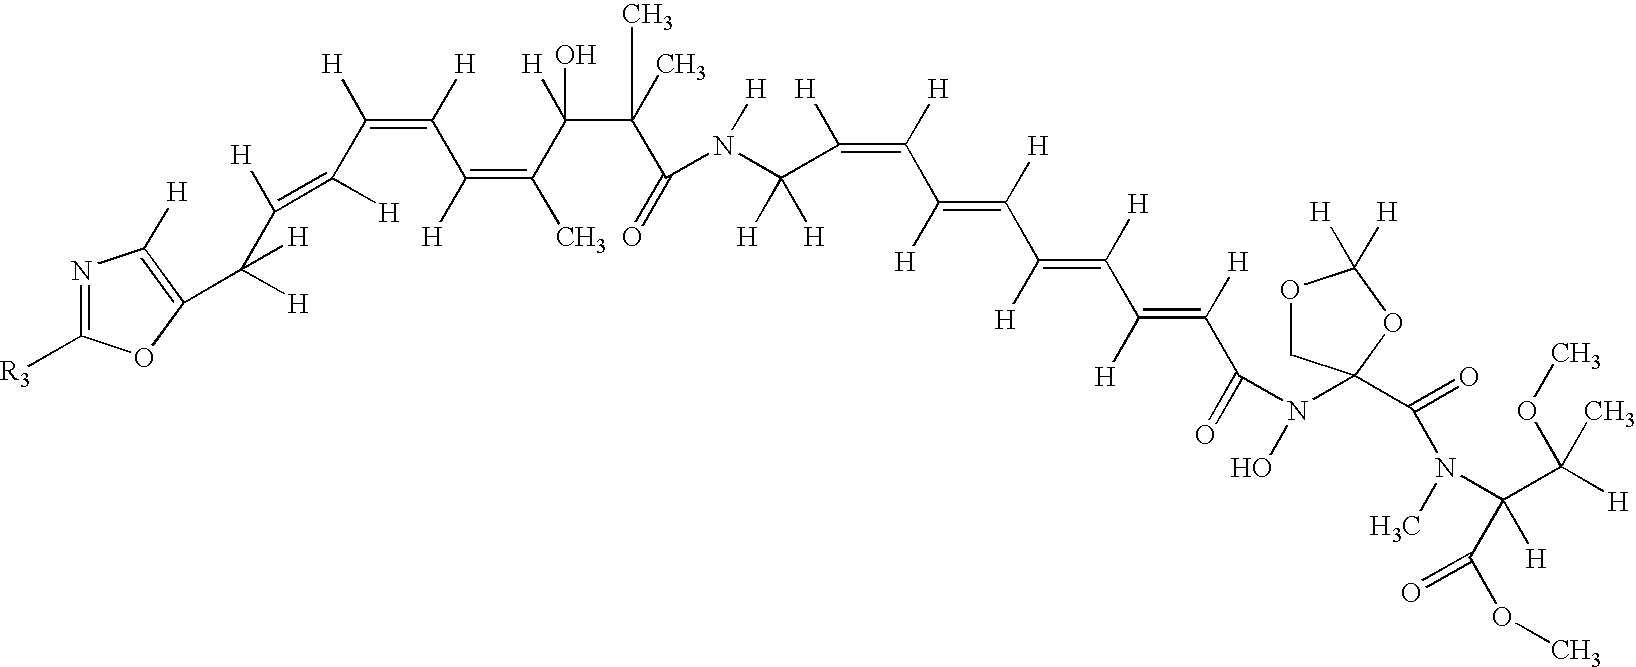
N1=C([R3])OC(C([H])(C([H])=C([H])C(=C(C(=C(C)C(C(C(=O)N(C(C(=C(C(=C(C(=C(C(=C(C(=O)N(O)C2(C(=O)N(C)C(C([H])(OC)C)([H])C(OC)=O)COC([H])([H])O2)[H])[H])[H])[H])[H])[H])[H])[H])([H])[H])[H])(C)C)([H])O)[H])[H])[H])[H])=C1[H]
